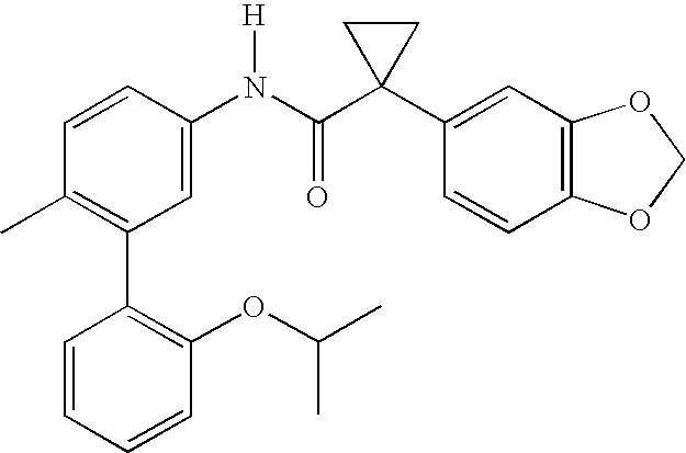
C1(N(C(C2(C3=CC4=C(C=C3)OCO4)CC2)=O)[H])=CC(C2=C(OC(C)C)C=CC=C2)=C(C)C=C1
